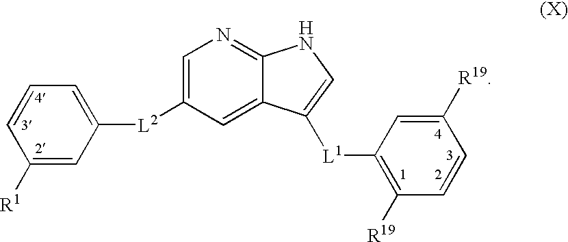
C1([R1])=CC([L2]C2=CN=C3C(=C2)C([L1]C2=C([R19])C=CC([R19])=C2)=CN3)=CC=C1
